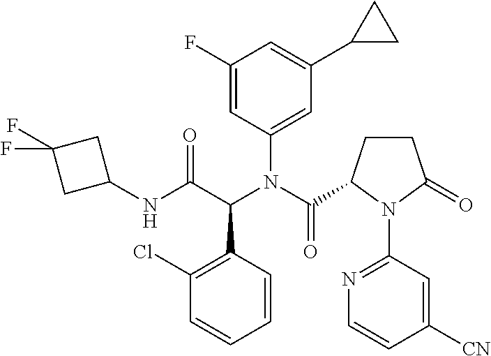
C1(Cl)=C(C(C(NC2CC(F)(F)C2)=O)N(C(=O)C2CCC(=O)N2C2=NC=CC([CN])=C2)C2=CC(C3CC3)=CC(F)=C2)C=CC=C1
